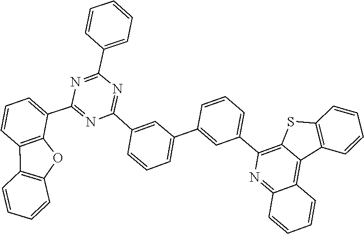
C1=CC=C(C2=C3SC4=C(C3=C3C(=N2)C=CC=C3)C=CC=C4)C=C1C1=CC=CC(C2=NC(C3=CC=CC=C3)=NC(C3=CC=CC4=C3OC3=C4C=CC=C3)=N2)=C1
